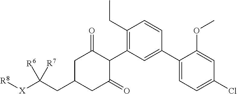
C1(CC)=C(C2C(=O)CC(CC([X][R8])([R6])[R7])CC2=O)C=C(C2=CC=C(Cl)C=C2OC)C=C1
